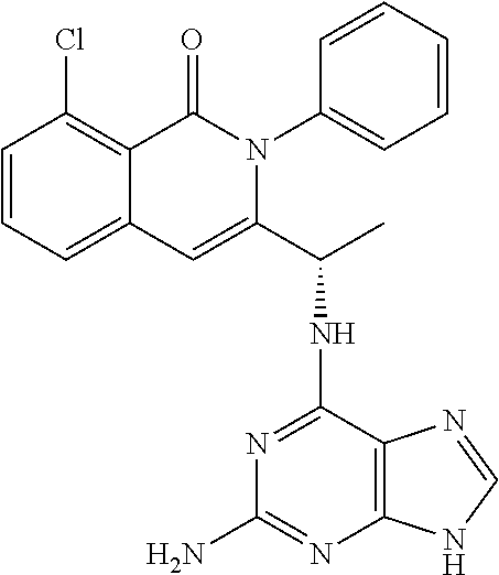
C1=CC=C2C(=C1Cl)C(=O)N(C1=CC=CC=C1)C(C(C)NC1=NC(N)=NC3=C1N=CN3)=C2
